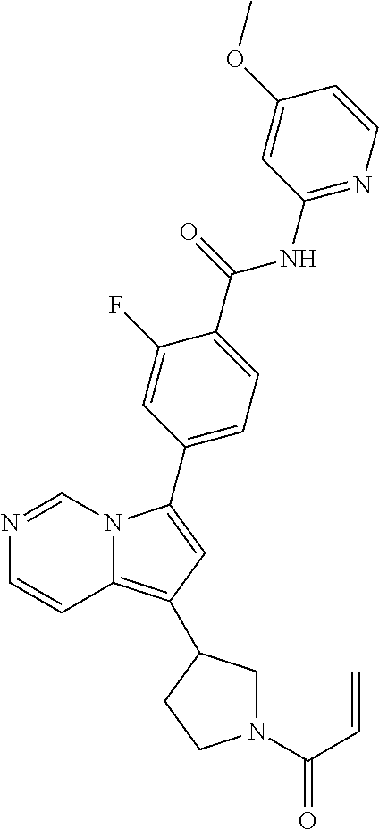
N1=CN2C(=C(C3CN(C(=O)C=C)CC3)C=C2C2=CC=C(C(NC3=NC=CC(OC)=C3)=O)C(F)=C2)C=C1
